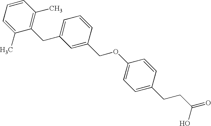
C1=C(CC2=C(C)C=CC=C2C)C=C(COC2=CC=C(CCC(O)=O)C=C2)C=C1
